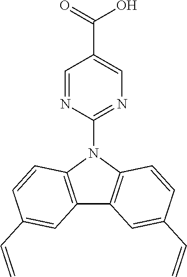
C1=NC(N2C3=C(C4=C2C=CC(C=C)=C4)C=C(C=C)C=C3)=NC=C1C(=O)O
